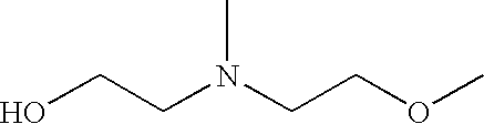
OCCN(CCOC)C
